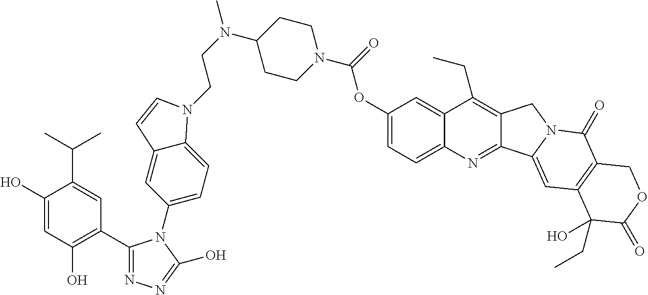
C1(O)=CC(O)=C(C2=NN=C(O)N2C2=CC=C3C(=C2)C=CN3CCN(C2CCN(C(OC3=CC=C4C(=C3)C(CC)=C3C(=N4)C4=CC5=C(C(=O)N4C3)COC(=O)C5(O)CC)=O)CC2)C)C=C1C(C)C
